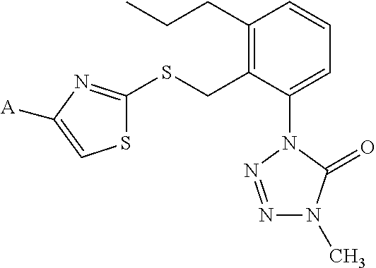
C1(CCC)=C(CSC2=NC([A])=CS2)C(N2N=NN(C)C2=O)=CC=C1
